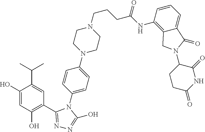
C1(O)=CC(O)=C(C2=NN=C(O)N2C2=CC=C(N3CCN(CCCC(NC4=C5C(=CC=C4)C(=O)N(C4C(=O)NC(=O)CC4)C5)=O)CC3)C=C2)C=C1C(C)C
